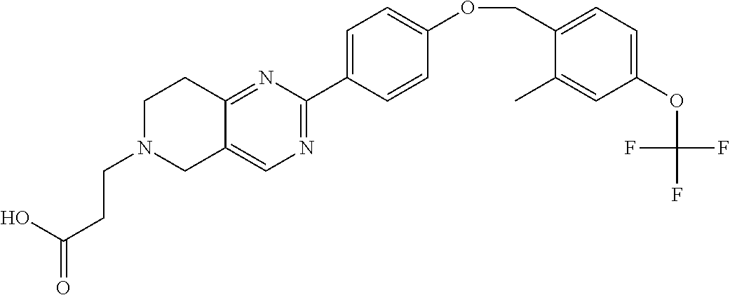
OC(=O)CCN1CC2=CN=C(C3=CC=C(OCC4=CC=C(OC(F)(F)F)C=C4C)C=C3)N=C2CC1
